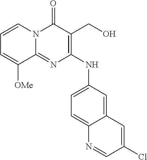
C1=CN2C(=NC(NC3=CC=C4C(=C3)C=C(Cl)C=N4)=C(CO)C2=O)C([OMe])=C1
